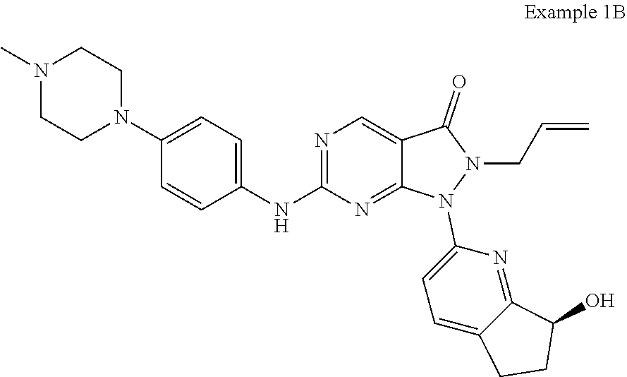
N1=C(NC2=CC=C(N3CCN(C)CC3)C=C2)N=C2C(=C1)C(=O)N(CC=C)N2C1=CC=C2C(=N1)C(O)CC2
